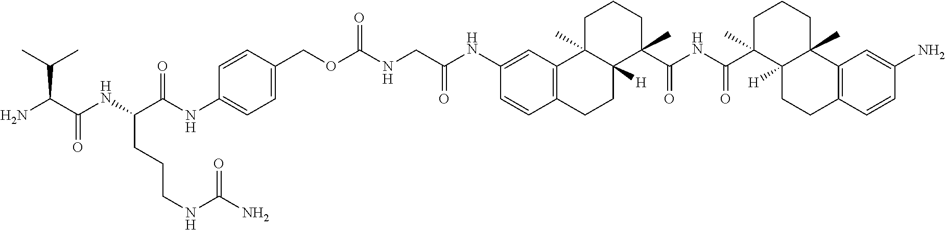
C1(COC(NCC(NC2=CC3=C(C=C2)CCC2([H])C3(C)CCCC2(C(NC(=O)C2(C)C3([H])C(C)(C4=C(C=CC(N)=C4)CC3)CCC2)=O)C)=O)=O)=CC=C(NC(=O)C(NC(=O)C(C(C)C)N)CCCNC(=O)N)C=C1
